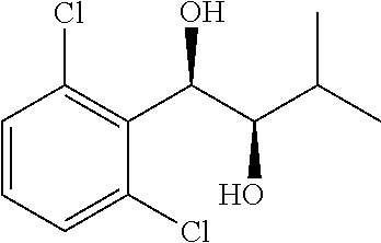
C1=CC=C(Cl)C(C(C(O)C(C)C)O)=C1Cl
